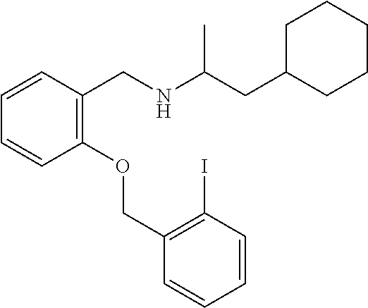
C1=CC=CC(CNC(CC2CCCCC2)C)=C1OCC1=C(I)C=CC=C1
